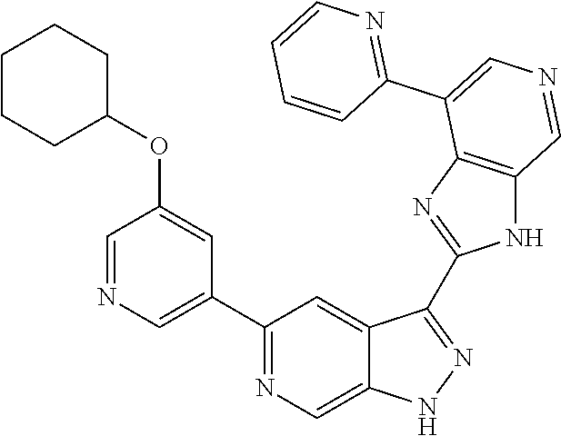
C1(C2=CN=CC(OC3CCCCC3)=C2)=NC=C2C(=C1)C(C1=NC3=C(N1)C=NC=C3C1=NC=CC=C1)=NN2
